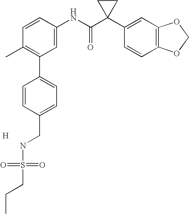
C1=CC(NC(C2(C3=CC4=C(C=C3)OCO4)CC2)=O)=CC(C2=CC=C(CNS(=O)(=O)CCC)C=C2)=C1C.[H]
